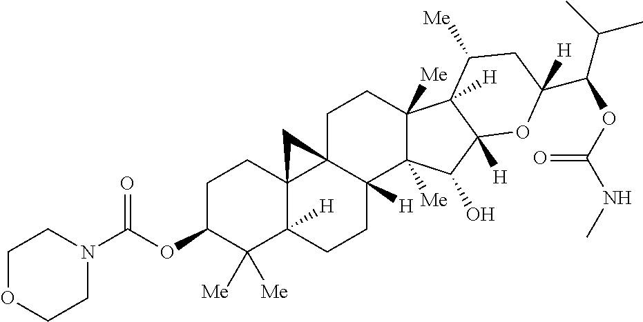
C1C23C4(C([H])(CCC2([H])C2([Me])C([Me])(C1)C1([H])C([Me])CC(C(OC(=O)NC)C(C)C)([H])OC1([H])C2O)C([Me])([Me])C(OC(=O)N1CCOCC1)CC4)C3
